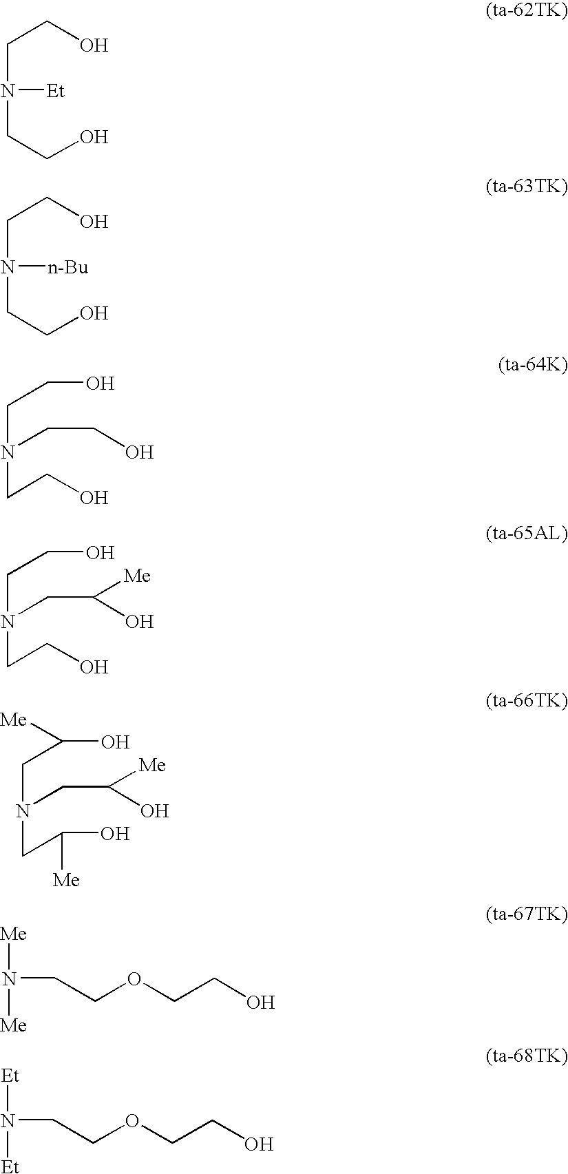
C(N(CCO)[Et])CO.C(N(CCO)[n-Bu])CO.C(N(CCO)CCO)CO.C(N(CCO)CC(O)[Me])CO.C(N(CC(O)[Me])CC(O)[Me])C(O)[Me].[Me]N([Me])CCOCCO.[Et]N([Et])CCOCCO
